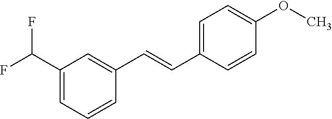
C1(C(F)F)=CC=CC(C=CC2=CC=C(OC)C=C2)=C1
